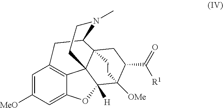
C1=C([MeO])C=C2C3=C1CC1C45C3(C([H])(O2)C([OMe])(C(C(=O)[R1])C4)CC5)CCN1C
